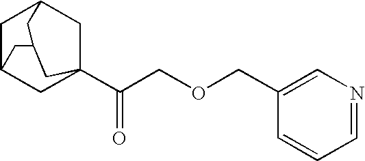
C1C2CC3(C(COCC4=CN=CC=C4)=O)CC1CC(C2)C3
